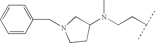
C1(N(CCC(C)C)C)CN(CC2=CC=CC=C2)CC1
